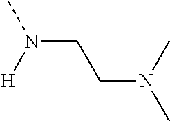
CN(CCN(C)C)[H]
